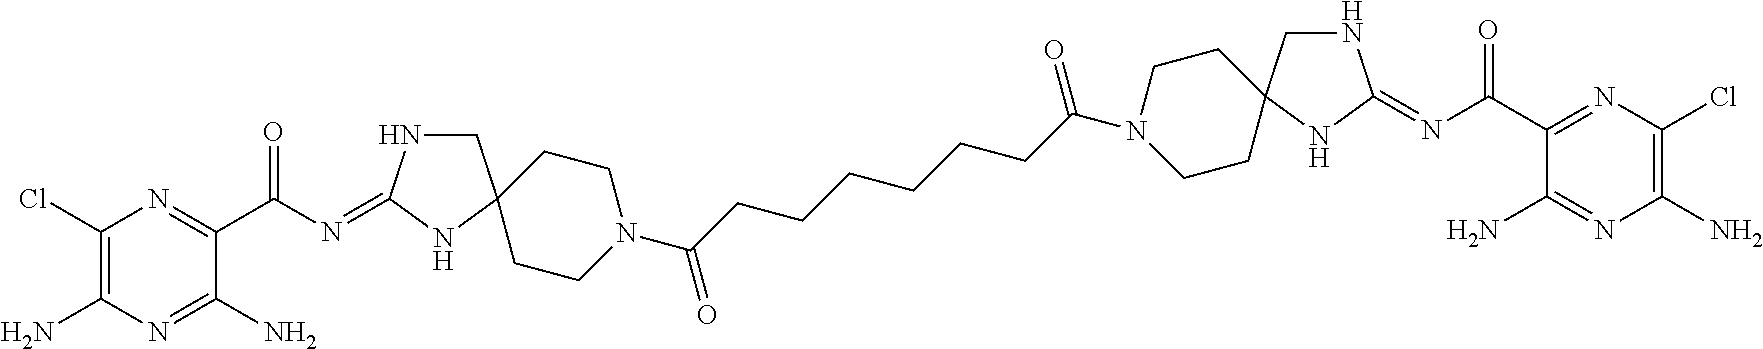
C1(Cl)=C(N)N=C(N)C(C(N=C2NCC3(N2)CCN(C(CCCCCCC(N2CCC4(CC2)CNC(=NC(C2=NC(Cl)=C(N)N=C2N)=O)N4)=O)=O)CC3)=O)=N1
